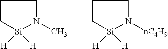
C1C[Si]([H])([H])N(C)C1.C1C[Si]([H])([H])N([nC4H9])C1
